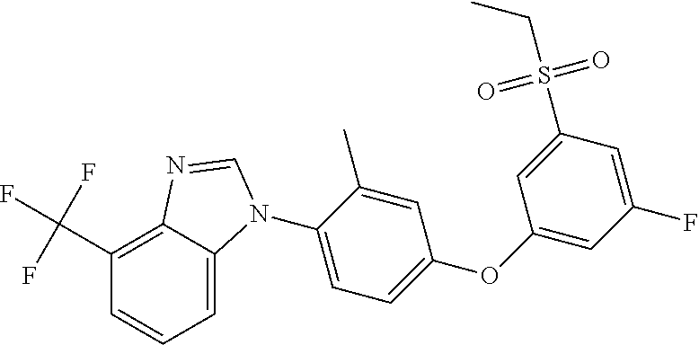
C1(N2C3=CC=CC(C(F)(F)F)=C3N=C2)=CC=C(OC2=CC(F)=CC(S(CC)(=O)=O)=C2)C=C1C
